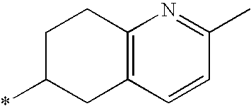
C12=C(C=CC(C)=N1)CC(*)CC2
